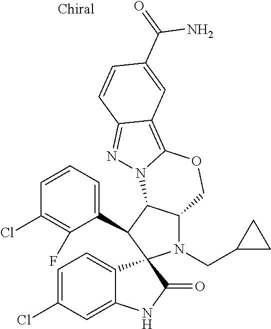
C1=CC=C(C2C3C(N(CC4CC4)C24C2=CC=C(Cl)C=C2NC4=O)COC2=C4C(=NN32)C=CC(C(=O)N)=C4)C(F)=C1Cl
